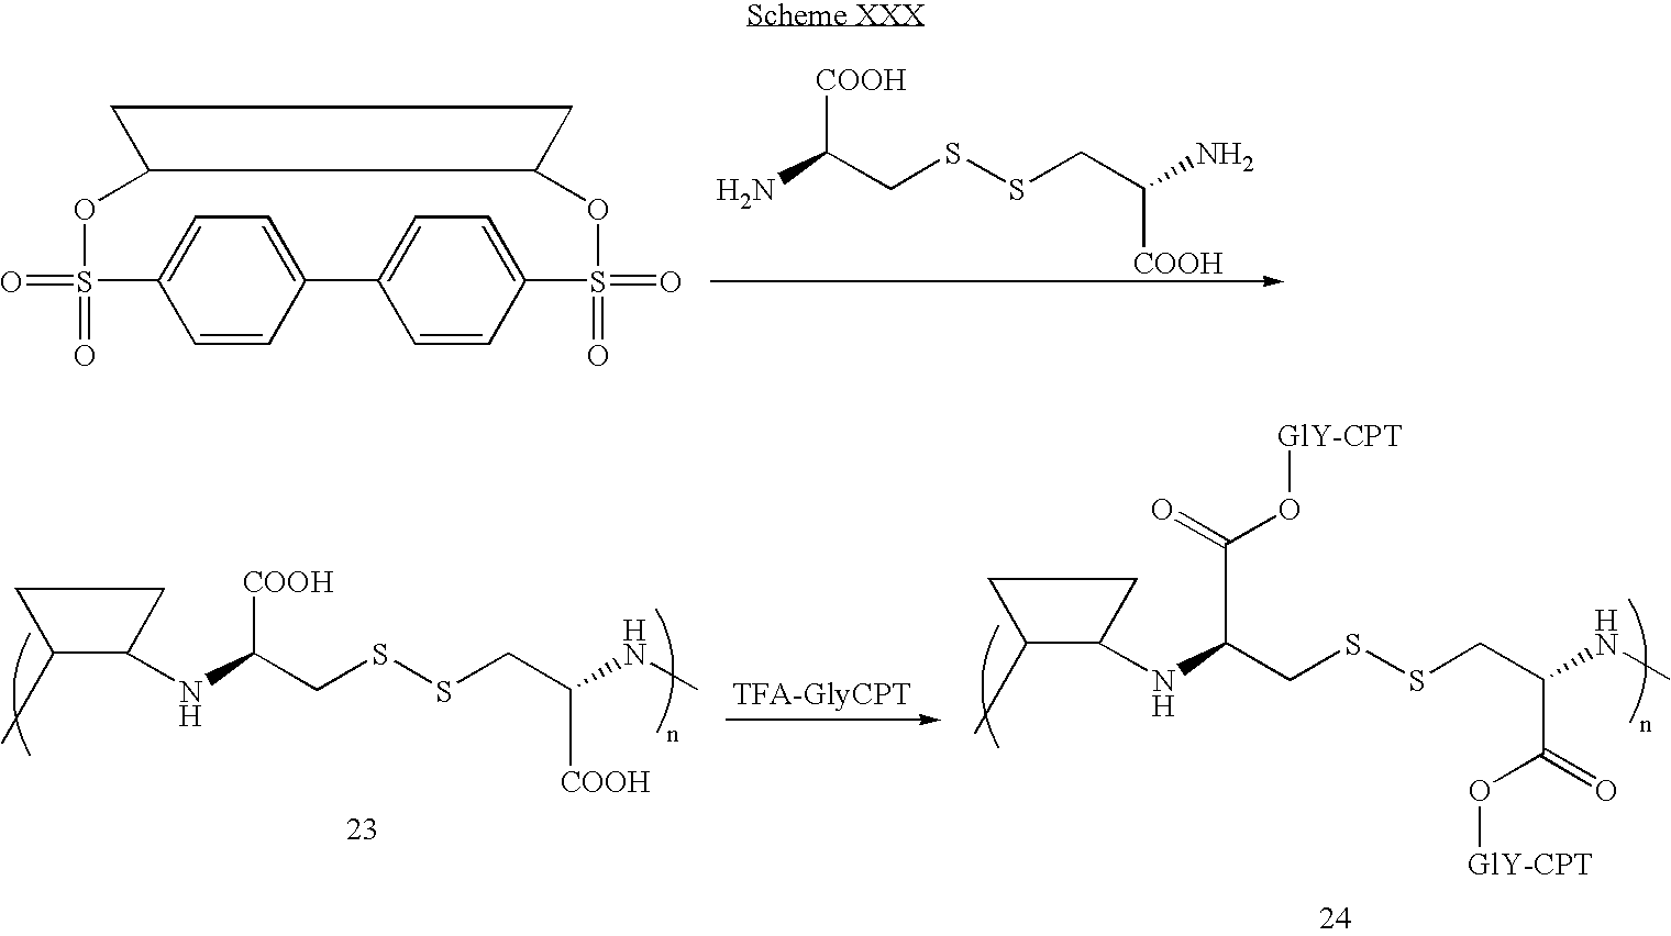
NC(CSSCC(N)[COOH])[COOH].C1=CC2=CC=C1S(=O)(=O)OC1C(OS(=O)(=O)C3=CC=C2C=C3)CC1.[TFA-GlyCPT].C1(C)CCC1NC(CSSCC(NC)[COOH])[COOH].C1(C)CCC1NC(CSSCC(NC)C(=O)O[GlY-CPT])C(=O)O[GlY-CPT]
